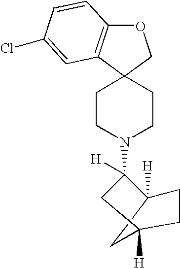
O1C2=C(C3(C1)CCN(C1([H])C4([H])CCC([H])(C4)C1)CC3)C=C(Cl)C=C2
